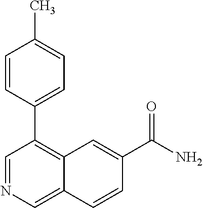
C1=CC(C2=C3C(=CN=C2)C=CC(C(N)=O)=C3)=CC=C1C
